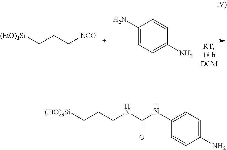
[(EtO)3Si]CCC[NCO].C1(N)=CC=C(N)C=C1.[(EtO)3Si]CCCNC(NC1=CC=C(N)C=C1)=O
